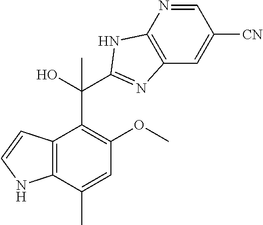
C12=C(C(C)=CC(OC)=C1C(O)(C)C1=NC3=C(N=CC([CN])=C3)N1)NC=C2
